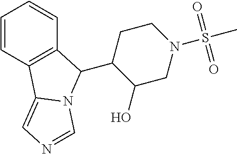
C1=CC2=C(C=C1)C(C1C(O)CN(S(C)(=O)=O)CC1)N1C2=CN=C1
